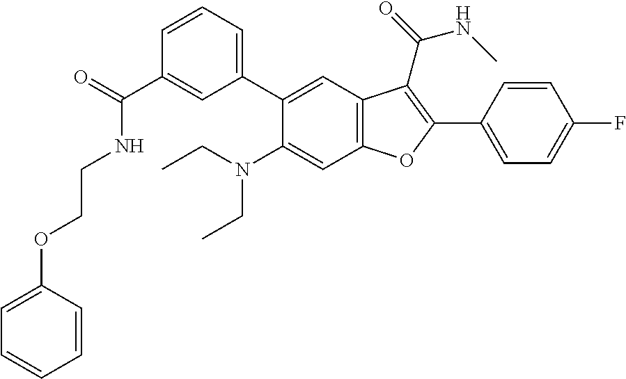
C1=CC=C(C2=CC3=C(C=C2N(CC)CC)OC(C2=CC=C(F)C=C2)=C3C(=O)NC)C=C1C(=O)NCCOC1=CC=CC=C1
